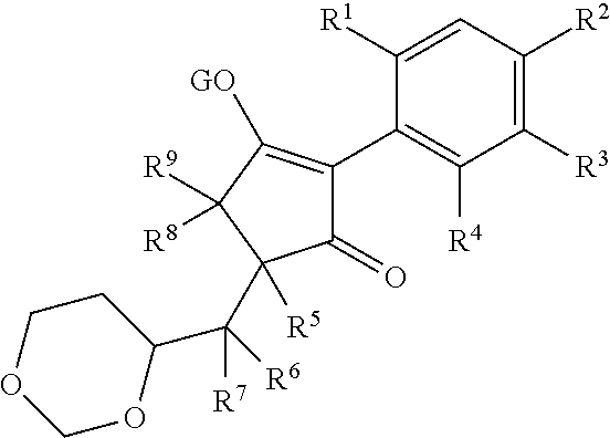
C1([R1])=CC([R2])=C([R3])C([R4])=C1C1=C([GO])C([R9])([R8])C(C(C2CCOCO2)([R7])[R6])([R5])C1=O
